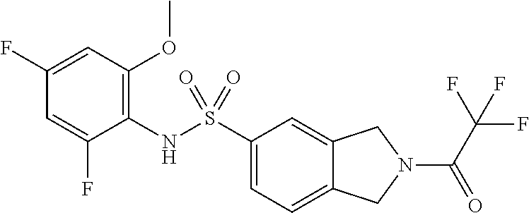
C1(NS(C2=CC=C3C(=C2)CN(C(C(F)(F)F)=O)C3)(=O)=O)=C(OC)C=C(F)C=C1F
